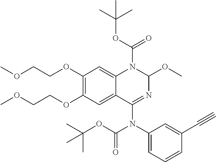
C1(OCCOC)=C(OCCOC)C=C2C(=C1)N(C(OC(C)(C)C)=O)C(OC)N=C2N(C1=CC=CC(C#C)=C1)C(OC(C)(C)C)=O
